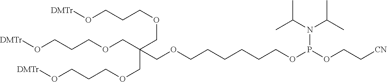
[DMTr]OCCCOCC(COCCCCCCOP(OCC[CN])N(C(C)C)C(C)C)(COCCCO[DMTr])COCCCO[DMTr]
